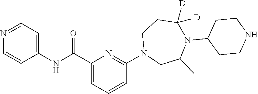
C1C(C)N(C2CCNCC2)C([D])([D])CCN1C1=NC(C(=O)NC2=CC=NC=C2)=CC=C1
